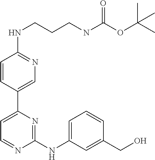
C1(NC2=CC=CC(CO)=C2)=NC(C2=CN=C(NCCCNC(=O)OC(C)(C)C)C=C2)=CC=N1
